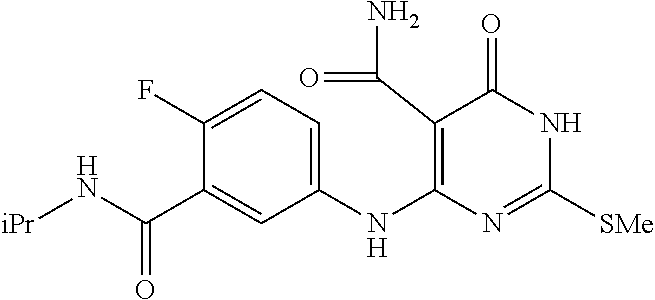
C1(F)=CC=C(NC2=C(C(N)=O)C(=O)NC([SMe])=N2)C=C1C(N[iPr])=O
